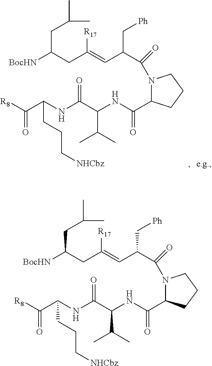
C1(C(NC(C(NC(C([R8])=O)CCC[NHCbz])=O)C(C)C)=O)N(C(C(C=C(CC([BocHN])CC(C)C)[R17])C[Ph])=O)CCC1.C1(C(NC(C(NC(C([R8])=O)CCC[NHCbz])=O)C(C)C)=O)N(C(C(C=C(CC([BocHN])CC(C)C)[R17])C[Ph])=O)CCC1
